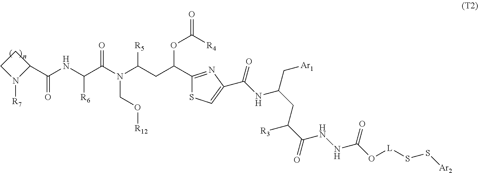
C1CN([R7])C1C(NC(C(N(C(CC(OC([R4])=O)C1=NC(C(NC(CC([R3])C(NNC(O[L]SS[Ar2])=O)=O)C[Ar1])=O)=CS1)[R5])CO[R12])=O)[R6])=O
